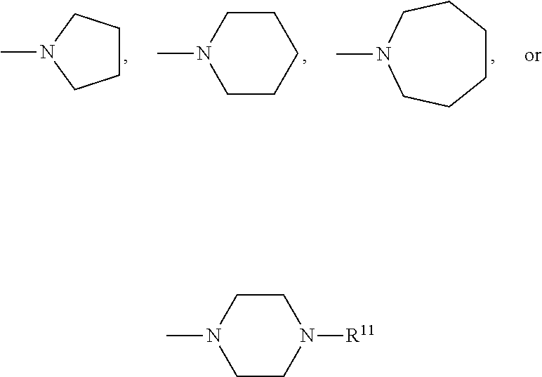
CN1CCCC1.C1CN(C)CCC1.C1CCCN(C)CC1.C1CN(C)CCN1[R11]
